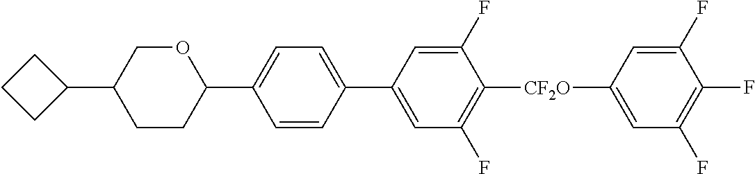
C1=C([CF2O]C2=C(F)C=C(C3=CC=C(C4OCC(C5CCC5)CC4)C=C3)C=C2F)C=C(F)C(F)=C1F
